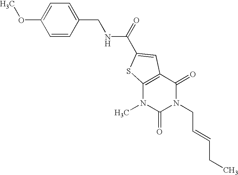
C1=CC(CNC(=O)C2=CC3=C(N(C)C(=O)N(CC=CCC)C3=O)S2)=CC=C1OC
